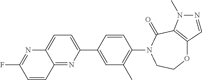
O1C2=C(C(=O)N(C3=C(C)C=C(C4=CC=C5C(=N4)C=CC(F)=N5)C=C3)CC1)N(C)N=C2
